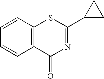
C1=CC2=C(C=C1)C(=O)N=C(C1CC1)S2
